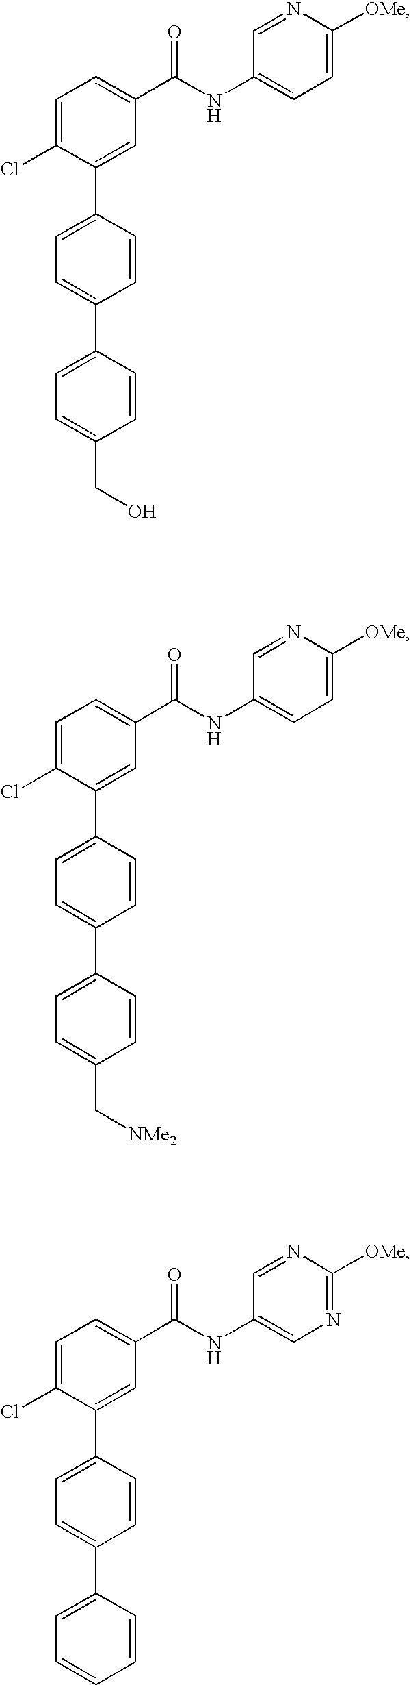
C1=C(Cl)C(C2=CC=C(C3=CC=C(CO)C=C3)C=C2)=CC(C(NC2=CC=C([OMe])N=C2)=O)=C1.C1=C(Cl)C(C2=CC=C(C3=CC=C(C[NMe2])C=C3)C=C2)=CC(C(NC2=CC=C([OMe])N=C2)=O)=C1.C1=C(Cl)C(C2=CC=C(C3=CC=CC=C3)C=C2)=CC(C(NC2=CN=C([OMe])N=C2)=O)=C1
